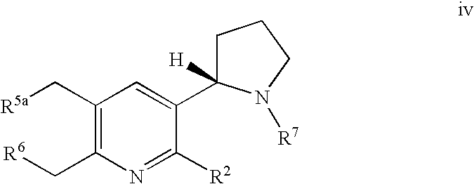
[R5a]CC1=C(C[R6])N=C([R2])C(C2([H])CCCN2[R7])=C1
